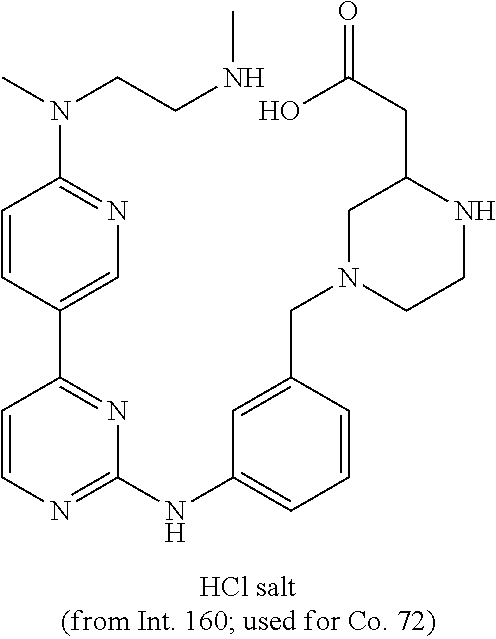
C1(NC2=CC=CC(CN3CCNC(CC(=O)O)C3)=C2)=NC=CC(C2=CN=C(N(CCNC)C)C=C2)=N1
